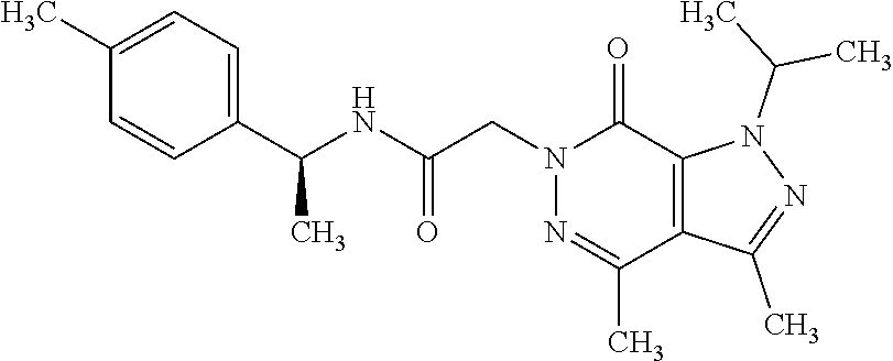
N1=C(C)C2=C(C(=O)N1CC(NC(C1=CC=C(C)C=C1)C)=O)N(C(C)C)N=C2C
